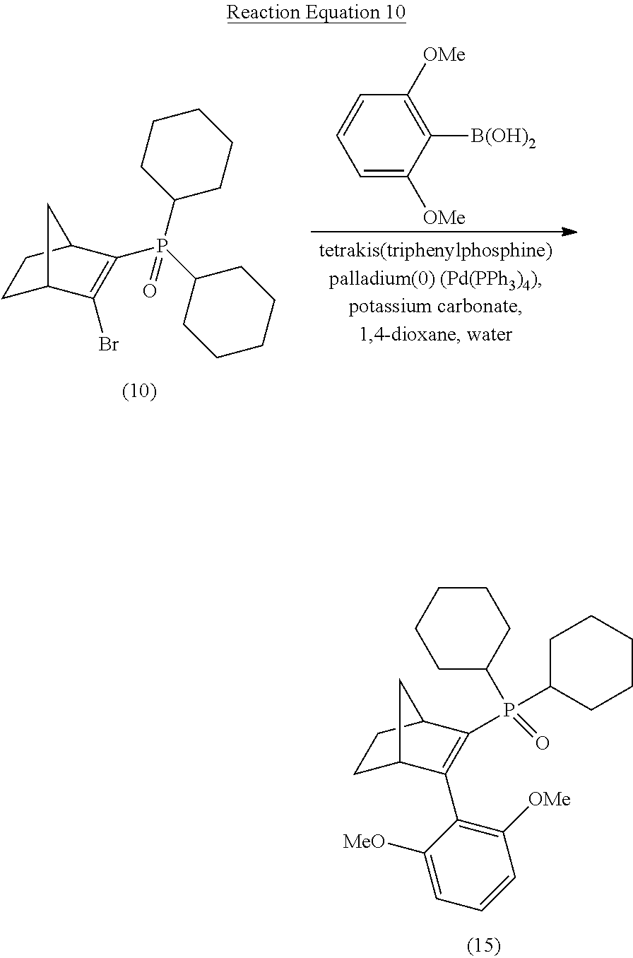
C1C2C(C3=C([OMe])C=CC=C3[MeO])=C(P(C3CCCCC3)(C3CCCCC3)=O)C(C1)C2.C1C2C(Br)=C(P(C3CCCCC3)(C3CCCCC3)=O)C(C1)C2.C1=C([OMe])C([B(OH)2])=C([OMe])C=C1
